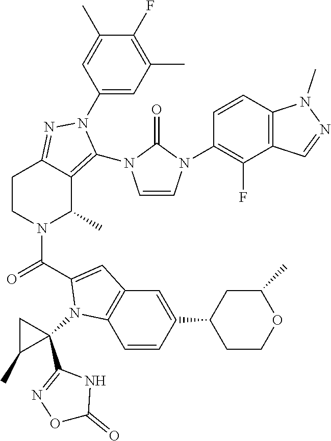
C1(F)=C(C)C=C(N2C(N3C=CN(C4=C(F)C5=C(C=C4)N(C)N=C5)C3=O)=C3C(C)N(C(=O)C4=CC5=C(C=CC(C6CCOC(C)C6)=C5)N4C4(C5=NOC(=O)N5)CC4C)CCC3=N2)C=C1C
